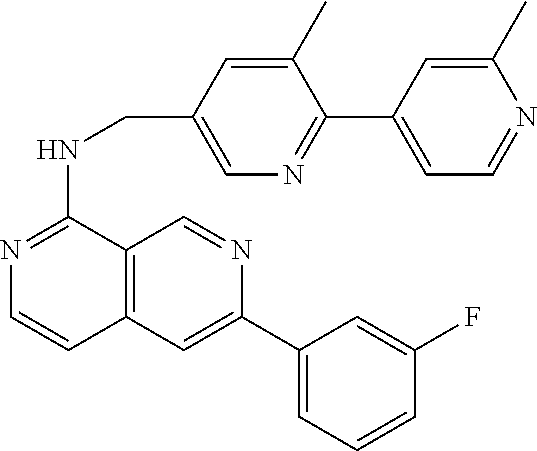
C1=C(C2=CC3=C(C=N2)C(NCC2=CN=C(C4=CC=NC(C)=C4)C(C)=C2)=NC=C3)C=C(F)C=C1
